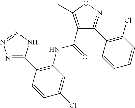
C1(C2=C(NC(=O)C3=C(C)ON=C3C3=C(Cl)C=CC=C3)C=C(Cl)C=C2)=NN=NN1
